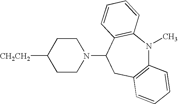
[CH2CH2]C1CCN(C2CC3=C(N(C)C4=C2C=CC=C4)C=CC=C3)CC1
